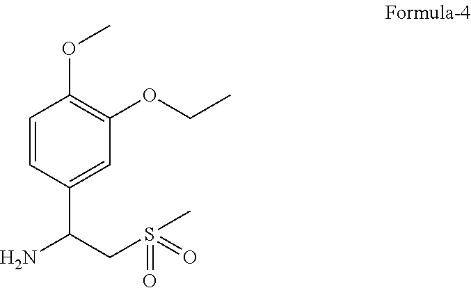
C1=CC(C(N)CS(C)(=O)=O)=CC(OCC)=C1OC
